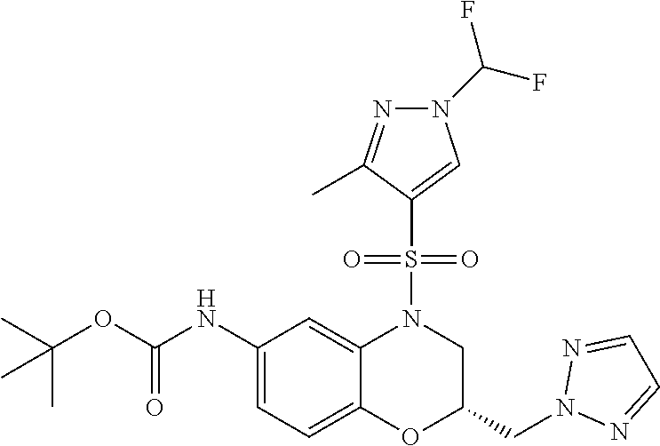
C1(NC(OC(C)(C)C)=O)=CC=C2C(=C1)N(S(C1=CN(C(F)F)N=C1C)(=O)=O)CC(CN1N=CC=N1)O2
